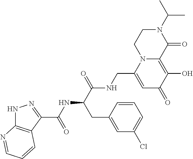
N1C2=C(C(C(NC(C(=O)NCC3=CC(=O)C(O)=C4N3CCN(C(C)C)C4=O)CC3=CC(Cl)=CC=C3)=O)=N1)C=CC=N2
